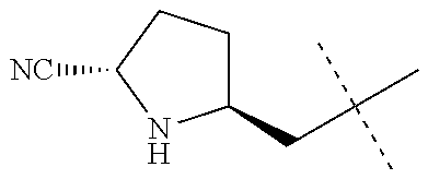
C1(CC(C)(C)C)CCC([NC])N1
